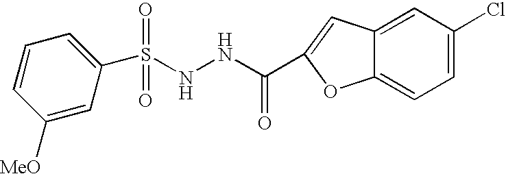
C1(S(NNC(=O)C2=CC3=CC(Cl)=CC=C3O2)(=O)=O)=CC=CC([MeO])=C1
